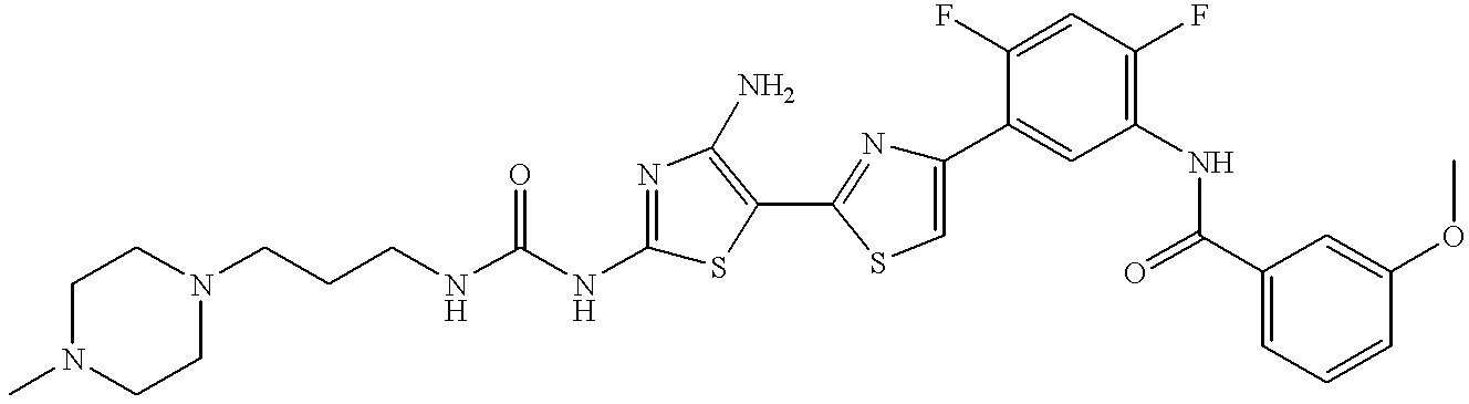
C(CNC(NC1=NC(N)=C(C2=NC(C3=CC(NC(C4=CC=CC(OC)=C4)=O)=C(F)C=C3F)=CS2)S1)=O)CN1CCN(C)CC1
